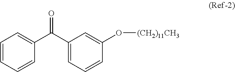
C1=CC=CC(C(C2=CC=CC(O[(CH2)11CH3])=C2)=O)=C1
